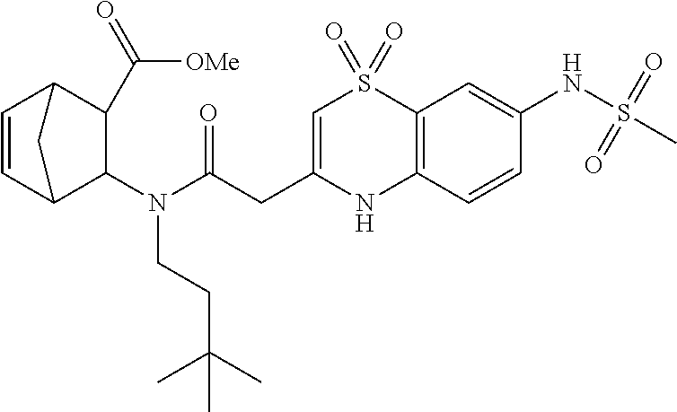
C1=CC2C(N(C(=O)CC3=CS(=O)(=O)C4=C(N3)C=CC(NS(C)(=O)=O)=C4)CCC(C)(C)C)C(C(=O)[OMe])C1C2
